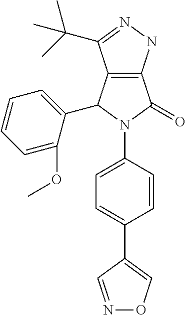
C12=C(C(C3=CC=CC=C3OC)N(C3=CC=C(C4=CON=C4)C=C3)C1=O)C(C(C)(C)C)=NN2
